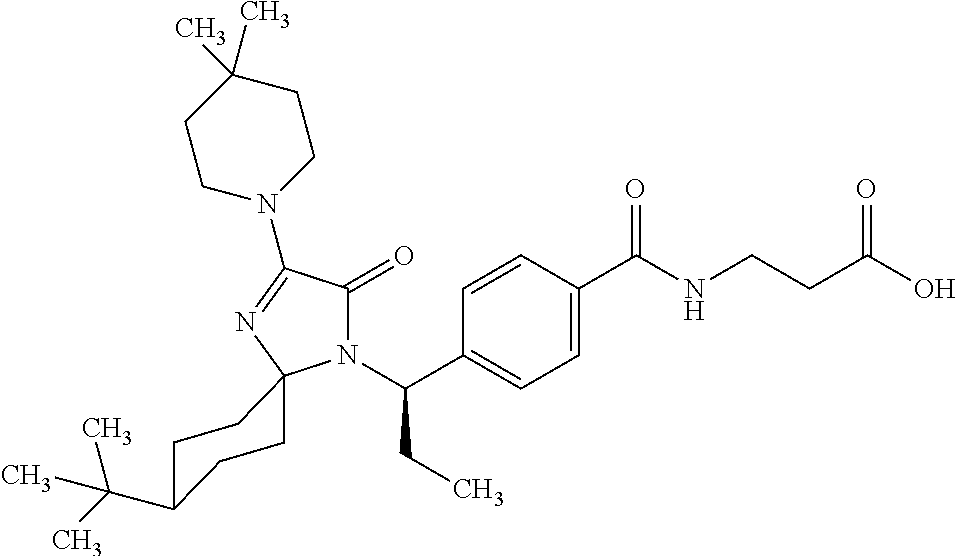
C1=C(C(=O)NCCC(=O)O)C=CC(C(N2C(=O)C(N3CCC(C)(C)CC3)=NC23CCC(C(C)(C)C)CC3)CC)=C1
